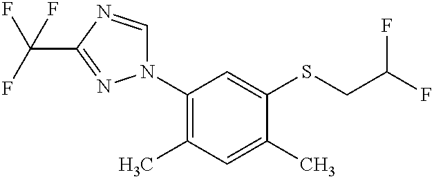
N1(C2=C(C)C=C(C)C(SCC(F)F)=C2)C=NC(C(F)(F)F)=N1
